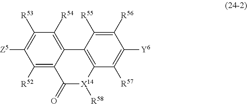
C1([R52])=C2C(=C([R54])C([R53])=C1[Z5])C1=C([X14]([R58])C2=O)C([R57])=C([Y6])C([R56])=C1[R55]
